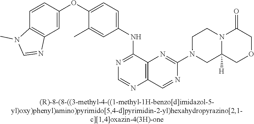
C1=CC(OC2=CC=C(NC3=NC=NC4=C3N=C(N3CC5([H])N(CC3)C(=O)COC5)N=C4)C=C2C)=CC2=C1N(C)C=N2
